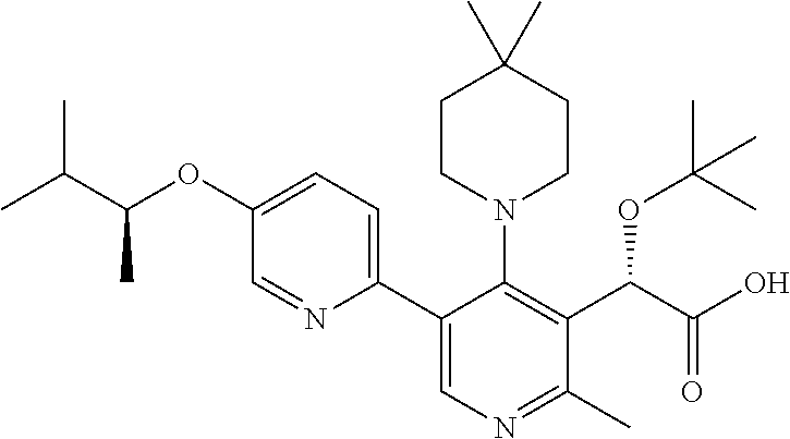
CC(C(OC1=CC=C(C2=CN=C(C)C(C(C(O)=O)OC(C)(C)C)=C2N2CCC(C)(C)CC2)N=C1)C)C
